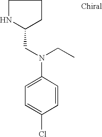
C(N(C1=CC=C(Cl)C=C1)CC1NCCC1)C
